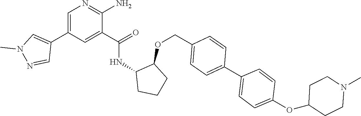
C1=C(C2=CN(C)N=C2)C=C(C(=O)NC2CCCC2OCC2=CC=C(C3=CC=C(OC4CCN(C)CC4)C=C3)C=C2)C(N)=N1
